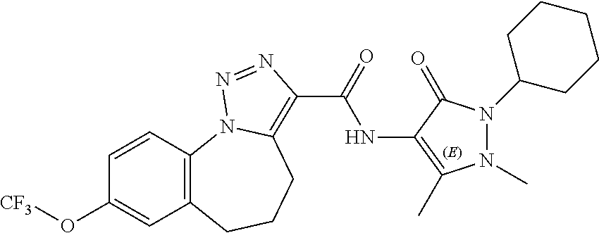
C12=C(C=CC(O[CF3])=C1)N1C(=C(C(=O)NC3=C(C)N(C)N(C4CCCCC4)C3=O)N=N1)CCC2
